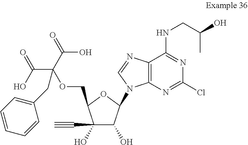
C1(C#C)(O)C(O)C(N2C3=C(C(NCC(C)O)=NC(Cl)=N3)N=C2)OC1COC(C(=O)O)(C(O)=O)CC1=CC=CC=C1
